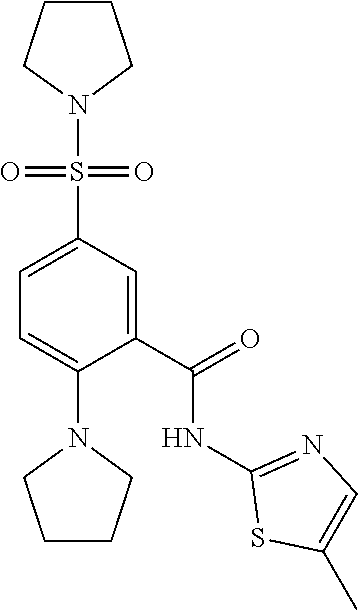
C1=C(S(N2CCCC2)(=O)=O)C=C(C(=O)NC2=NC=C(C)S2)C(N2CCCC2)=C1
